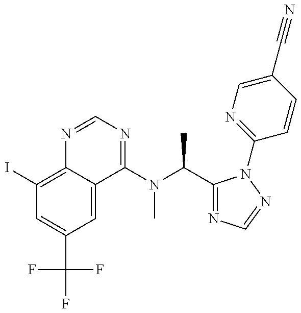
C1(I)=C2C(=CC(C(F)(F)F)=C1)C(N(C(C)C1=NC=NN1C1=NC=C(C#N)C=C1)C)=NC=N2
